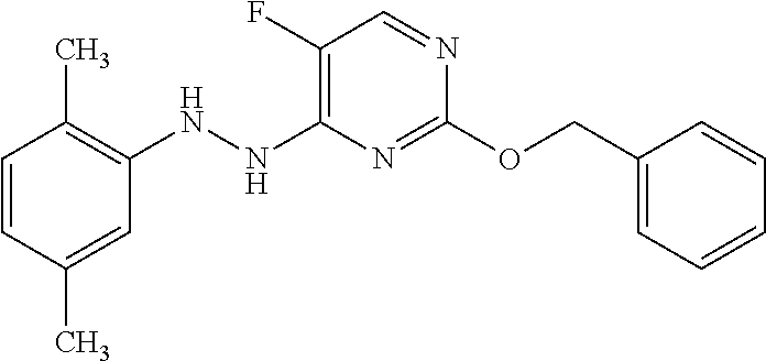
C1(NNC2=C(F)C=NC(OCC3=CC=CC=C3)=N2)=C(C)C=CC(C)=C1
